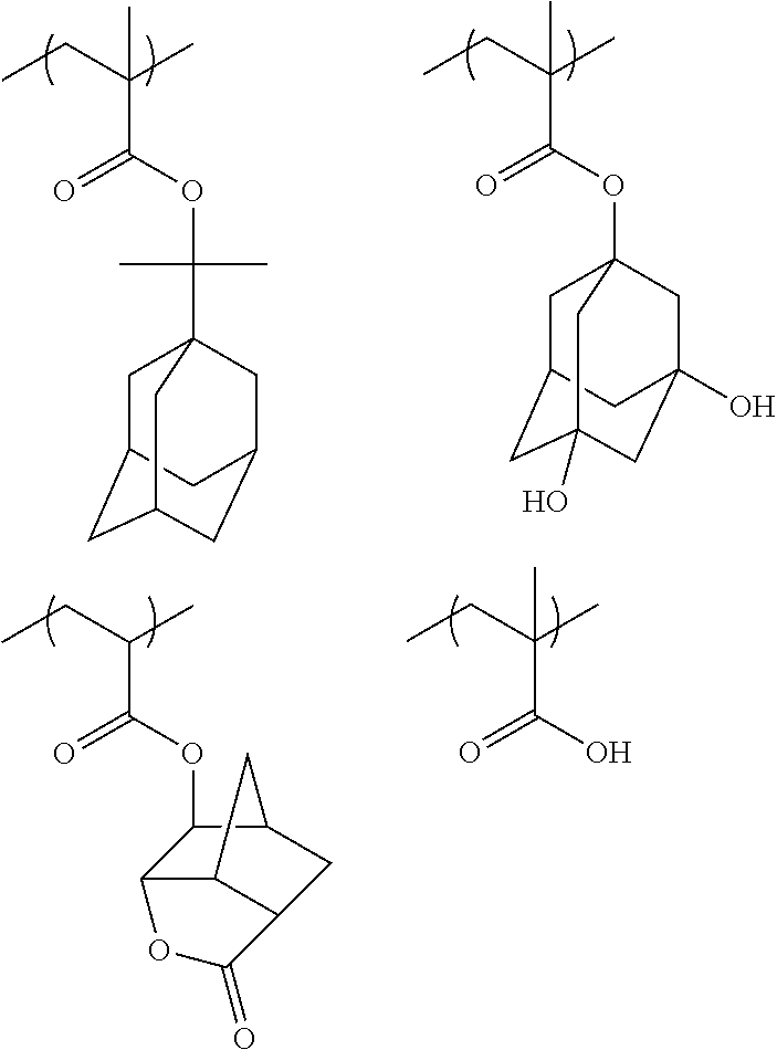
CCC(C)(C(OC12CC3CC(O)(CC(O)(C1)C3)C2)=O)C.CCC(C)(C(=O)OC(C12CC3CC(CC(C1)C3)C2)(C)C)C.CCC(C)C(OC1C2C3C(CC1C3)C(=O)O2)=O.CCC(C)(C(O)=O)C
